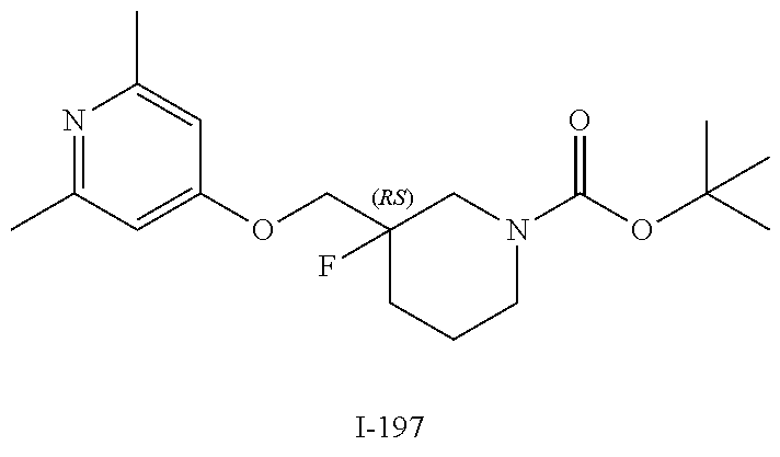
N1=C(C)C=C(OCC2(F)CCCN(C(OC(C)(C)C)=O)C2)C=C1C
